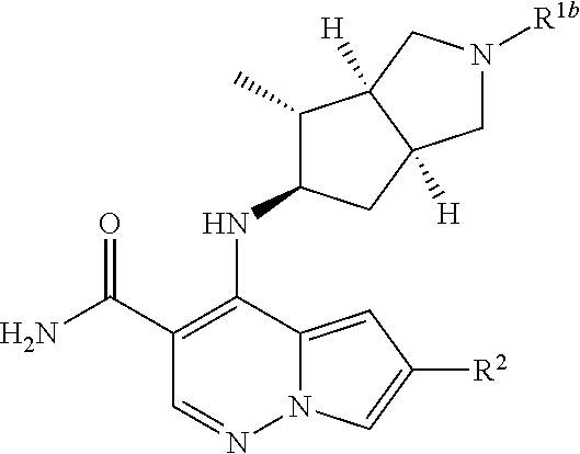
C1(C(N)=O)=C(NC2C(C)C3([H])C([H])(C2)CN([R1b])C3)C2=CC([R2])=CN2N=C1
